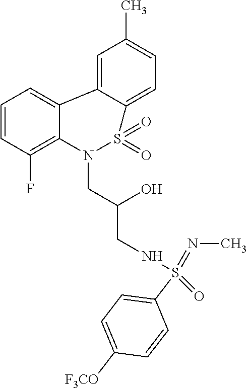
C1=CC(F)=C2C(=C1)C1=CC(C)=CC=C1S(=O)(=O)N2CC(CNS(=NC)(=O)C1=CC=C([F3CO])C=C1)O
